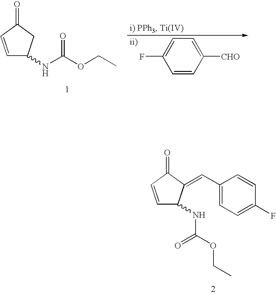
C1=CC([CHO])=CC=C1F.C1=CC(=O)CC1NC(OCC)=O.C1=CC(=O)C(=CC2=CC=C(F)C=C2)C1NC(OCC)=O
